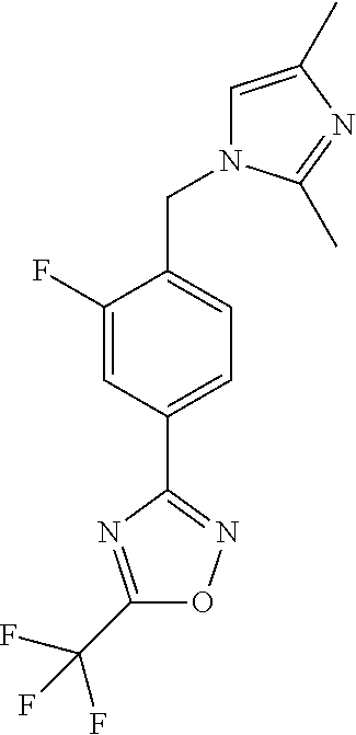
C1(F)=CC(C2=NOC(C(F)(F)F)=N2)=CC=C1CN1C=C(C)N=C1C
